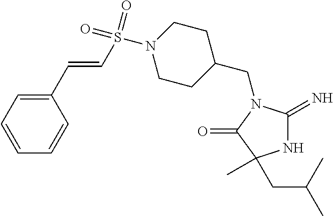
C1(CN2C(=N)NC(C)(CC(C)C)C2=O)CCN(S(=O)(=O)C=CC2=CC=CC=C2)CC1
